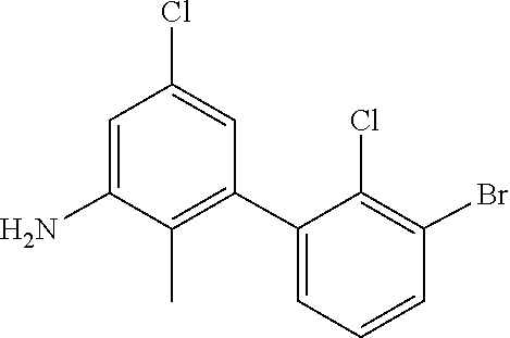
C1(C2=C(C)C(N)=CC(Cl)=C2)=CC=CC(Br)=C1Cl
